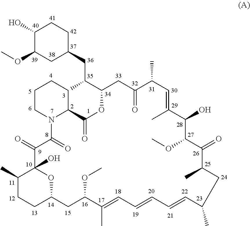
C1CN2C(CC1)C(=O)OC(C(C)CC1CCC(O)C(OC)C1)CC(=O)C(C)C=C(C)C(O)C(OC)C(=O)C(C)CC(C)C=CC=CC=C(C)C(OC)CC1OC(O)(C(=O)C2=O)C(C)CC1
